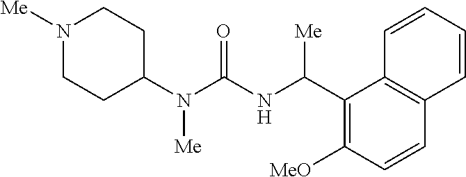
N1([Me])CCC(N(C(=O)NC(C2=C([MeO])C=CC3=C2C=CC=C3)[Me])[Me])CC1
